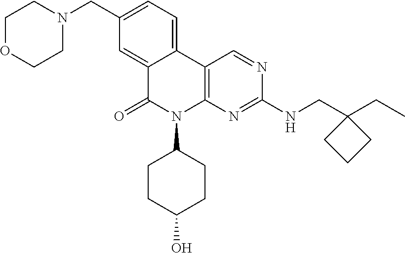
C12=CC(CN3CCOCC3)=CC=C1C1=C(N(C3CCC(O)CC3)C2=O)N=C(NCC2(CC)CCC2)N=C1
